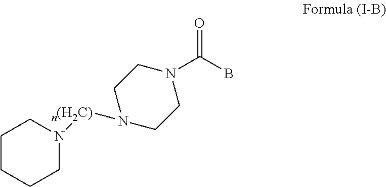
C1N(C(B)=O)CCN([n(H2C)]N2CCCCC2)C1
